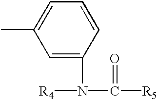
C1=CC=C(C)C=C1N([R4])C([R5])=O
